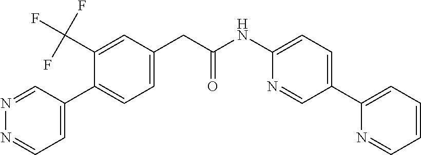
N1=CC(C2=CC=C(CC(NC3=CC=C(C4=CC=CC=N4)C=N3)=O)C=C2C(F)(F)F)=CC=N1
